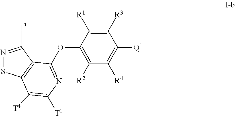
C1([R3])=C([R1])C(OC2=NC([T1])=C([T4])C3=C2C([T3])=NS3)=C([R2])C([R4])=C1[Q1]
